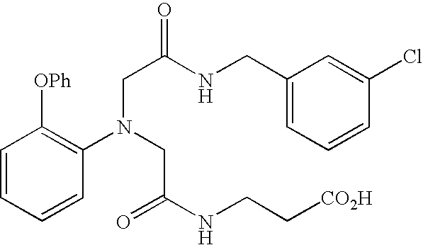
C1=CC=CC(N(CC(=O)NCC[CO2H])CC(NCC2=CC=CC(Cl)=C2)=O)=C1[OPh]
